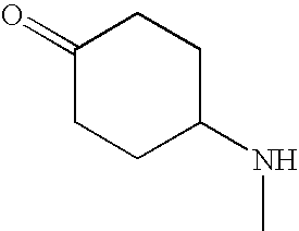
C1(=O)CCC(NC)CC1
